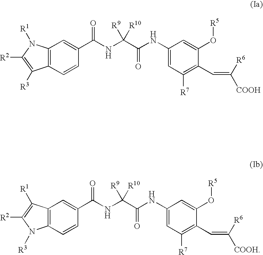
C12=C(C=CC(C(NC(C(NC3=CC([R7])=C(C=C([COOH])[R6])C(O[R5])=C3)=O)([R9])[R10])=O)=C1)C([R3])=C([R2])N2[R1].C12=C(C=CC(C(NC(C(NC3=CC([R7])=C(C=C([COOH])[R6])C(O[R5])=C3)=O)([R9])[R10])=O)=C1)N([R3])C([R2])=C2[R1]
